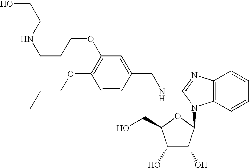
C1(OCCC)=C(OCCCNCCO)C=C(CNC2=NC3=C(C=CC=C3)N2C2C(O)C(O)C(CO)O2)C=C1
